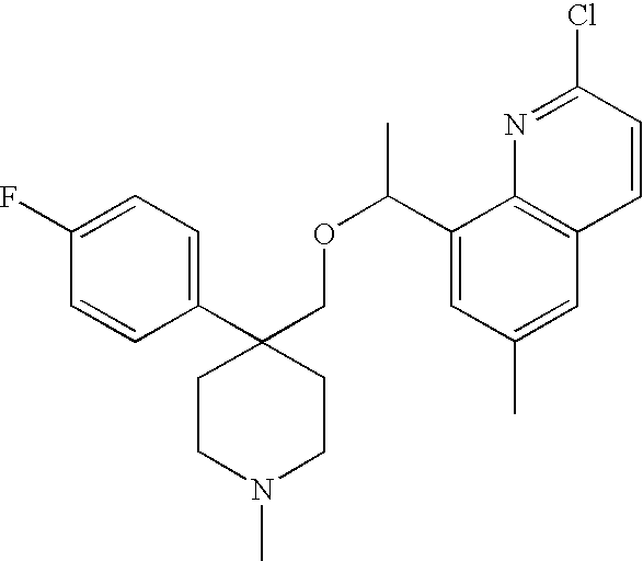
C1(C(OCC2(C3=CC=C(F)C=C3)CCN(C)CC2)C)=CC(C)=CC2=C1N=C(Cl)C=C2
